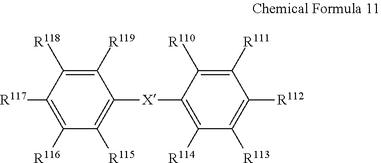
C1([R118])=C([R119])C([X]C2=C([R114])C([R113])=C([R112])C([R111])=C2[R110])=C([R115])C([R116])=C1[R117]
